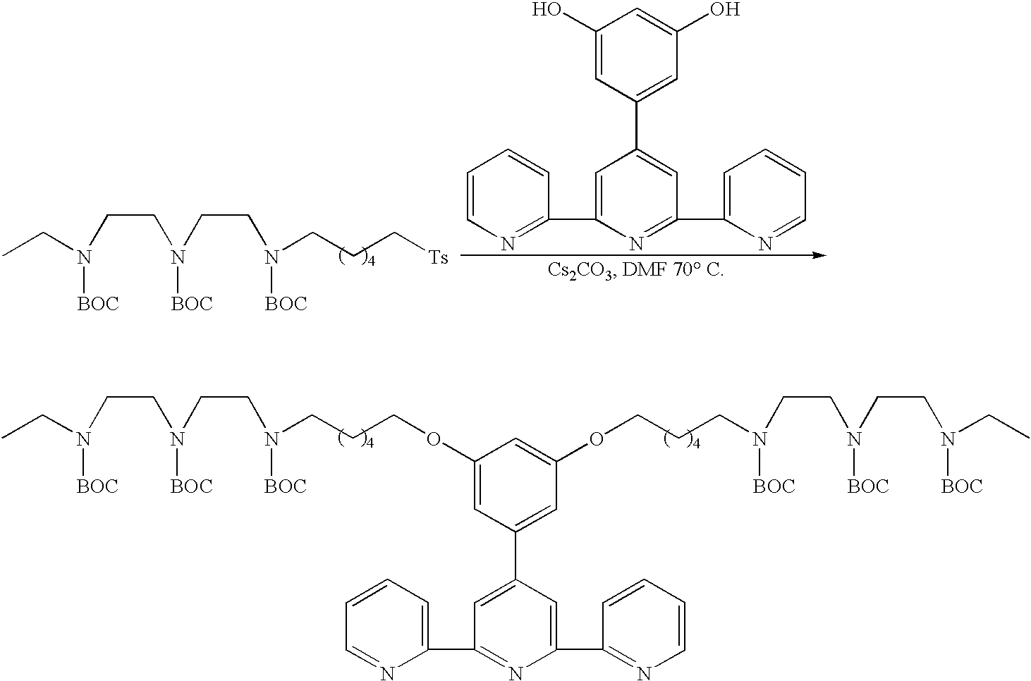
N(CCN(CCN(CCCOC1=CC(C2=CC(C3=CC=CC=N3)=NC(C3=NC=CC=C3)=C2)=CC(OCCCN(CCN(CCN(CC)[BOC])[BOC])[BOC])=C1)[BOC])[BOC])(CC)[BOC].C1=C(C2=NC=CC=C2)N=C(C2=CC=CC=N2)C=C1C1=CC(O)=CC(O)=C1.N(CCN(CCN(CCC[Ts])[BOC])[BOC])(CC)[BOC]
